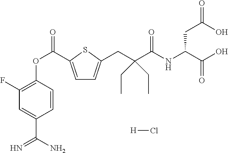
C1(F)=C(OC(=O)C2=CC=C(CC(C(NC(CC(=O)O)C(=O)O)=O)(CC)CC)S2)C=CC(C(N)=N)=C1.[H]Cl
